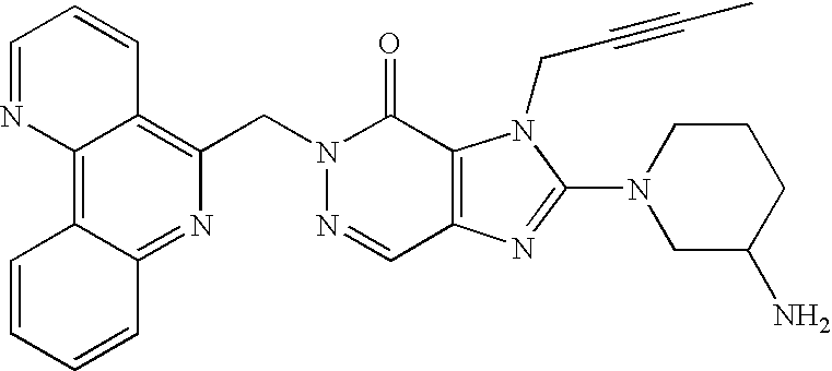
N1=CC2=C(C(=O)N1CC1=C3C(=C4C(=N1)C=CC=C4)N=CC=C3)N(CC#CC)C(N1CC(N)CCC1)=N2
